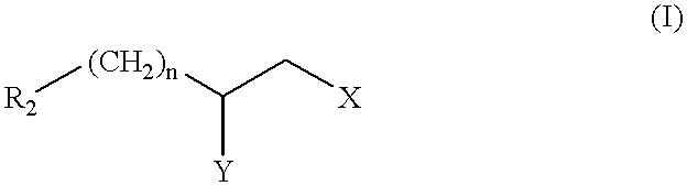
[R2][(CH2)n]C(C[X])[Y]
